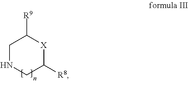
C1NCC([R8])[X]C1[R9]
